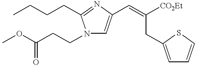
N1=C(CCCC)N(CCC(OC)=O)C=C1C=C([CO2Et])CC1=CC=CS1
